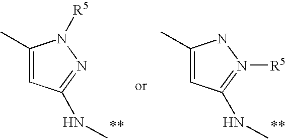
C1(C)=CC(NC)=NN1[R5].C1(C)=CC(NC)=N([R5])N1
